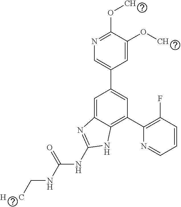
C1=C(OC)C(OC)=NC=C1C1=CC(C2=C(F)C=CC=N2)=C2C(=C1)N=C(NC(NC[H      C])=O)N2
